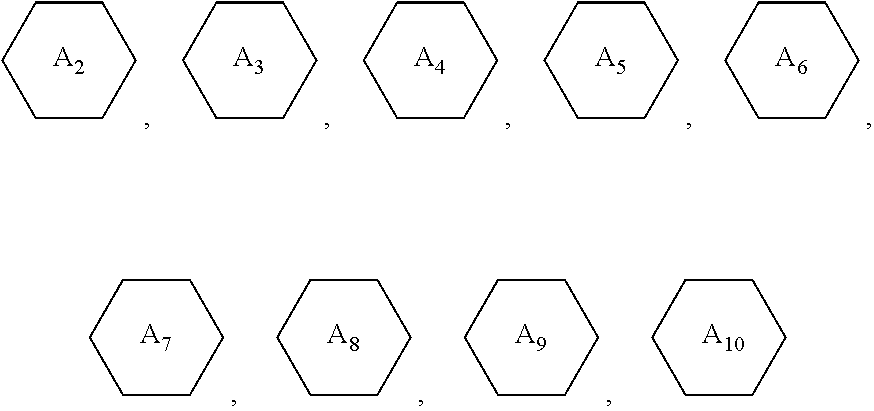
C1CCCCC1.[A2].C1CCCCC1.[A3].C1CCCCC1.[A4].C1CCCCC1.[A5].C1CCCCC1.[A6].C1CCCCC1.[A7].C1CCCCC1.[A8].C1CCCCC1.[A9].C1CCCCC1.[A10]
